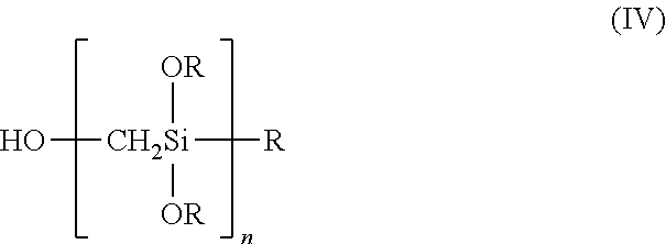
O[CH2Si]([OR])([OR])[R]
